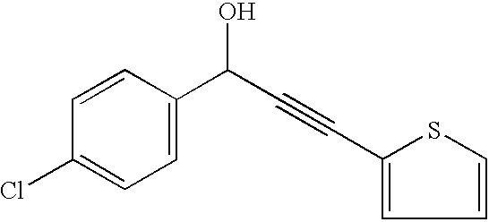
ClC1=CC=C(C(C#CC2=CC=CS2)O)C=C1
